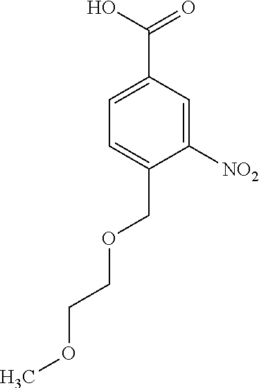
OC(=O)C1=CC=C(COCCOC)C([NO2])=C1
